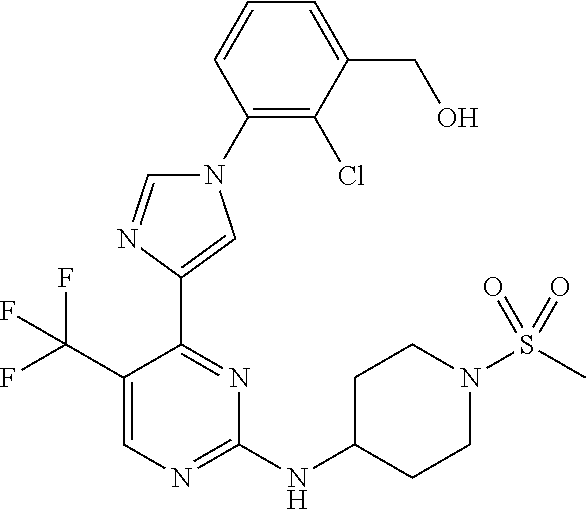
C1(N2C=NC(C3=NC(NC4CCN(S(C)(=O)=O)CC4)=NC=C3C(F)(F)F)=C2)=C(Cl)C(CO)=CC=C1
